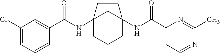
C12(NC(C3=CC(Cl)=CC=C3)=O)CCCC(NC(C3=CC=NC(C)=N3)=O)(C1)CC2
